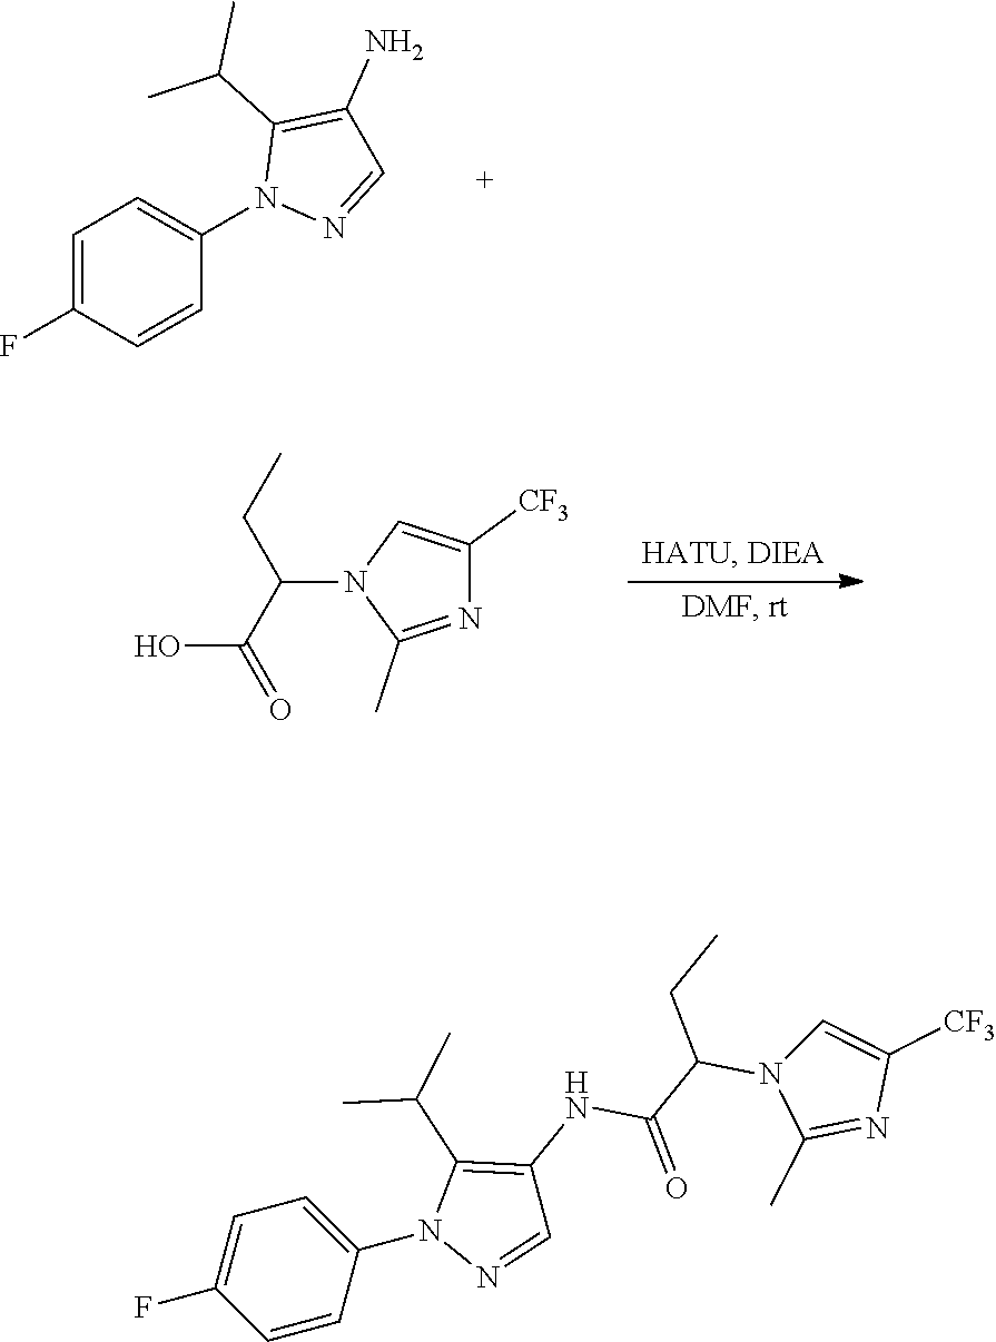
C1=C(F)C=CC(N2N=CC(N)=C2C(C)C)=C1.N1=C(C)N(C(C(O)=O)CC)C=C1[CF3].C1=CC(N2N=CC(NC(C(N3C(C)=NC([CF3])=C3)CC)=O)=C2C(C)C)=CC=C1F
